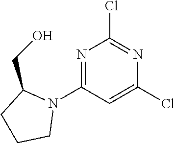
N1=C(N2C(CO)CCC2)C=C(Cl)N=C1Cl
